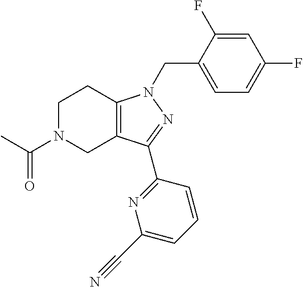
C1N(C(C)=O)CC2=C(C1)N(CC1=CC=C(F)C=C1F)N=C2C1=NC(C#N)=CC=C1
